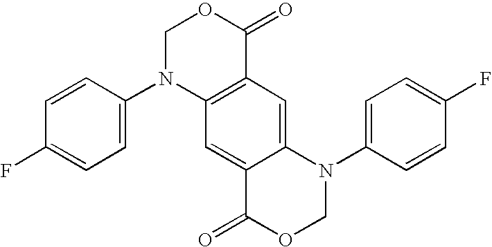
C1(F)=CC=C(N2C3=C(C(=O)OC2)C=C2C(=C3)C(=O)OCN2C2=CC=C(F)C=C2)C=C1
